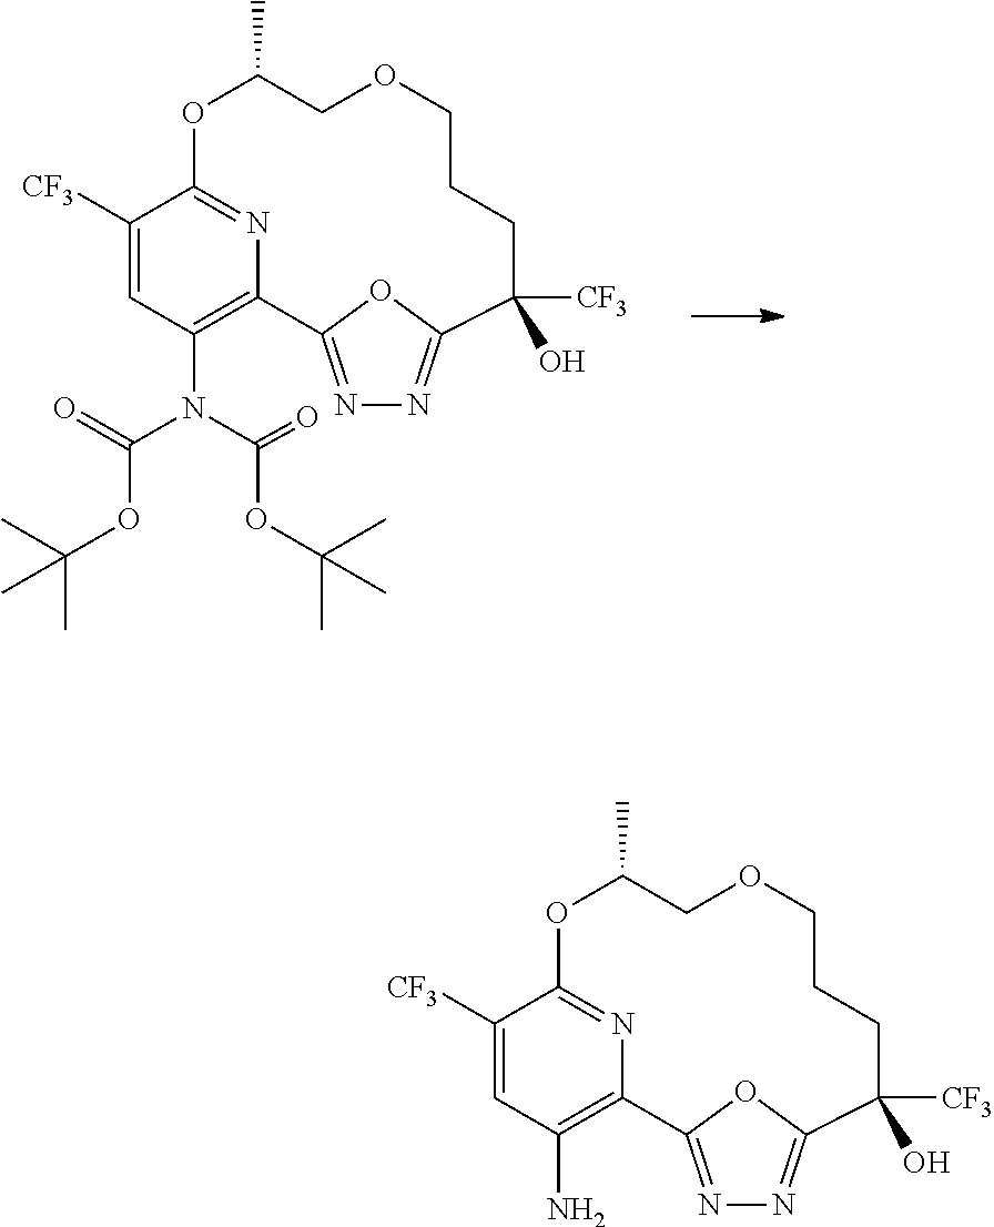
N1=C2OC(=N1)C(O)([CF3])CCCOCC(C)OC1=NC2=C(N(C(=O)OC(C)(C)C)C(=O)OC(C)(C)C)C=C1[CF3].N1=C2OC(=N1)C(O)([CF3])CCCOCC(C)OC1=NC2=C(N)C=C1[CF3]
